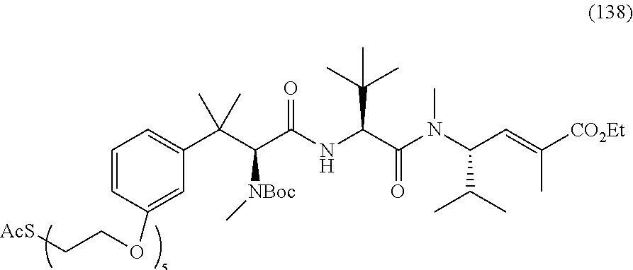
C1=CC(OCC[AcS])=CC(C(C([NBoc]C)C(NC(C(C)(C)C)C(=O)N(C(C(C)C)C=C(C)[CO2Et])C)=O)(C)C)=C1
